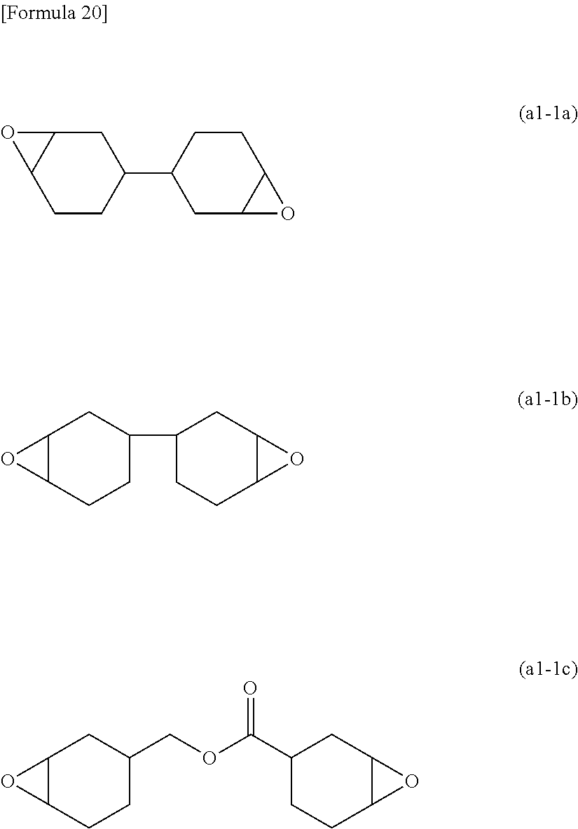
C1C2C(CCC1C1CC3C(CC1)O3)O2.C12C(CCC(C3CCC4C(C3)O4)C1)O2.C12C(CCC(COC(C3CCC4C(C3)O4)=O)C1)O2
